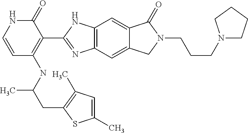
C1=CC(NC(CC2=C(C)C=C(C)S2)C)=C(C2=NC3=C(N2)C=C2C(=C3)CN(CCCN3CCCC3)C2=O)C(=O)N1
